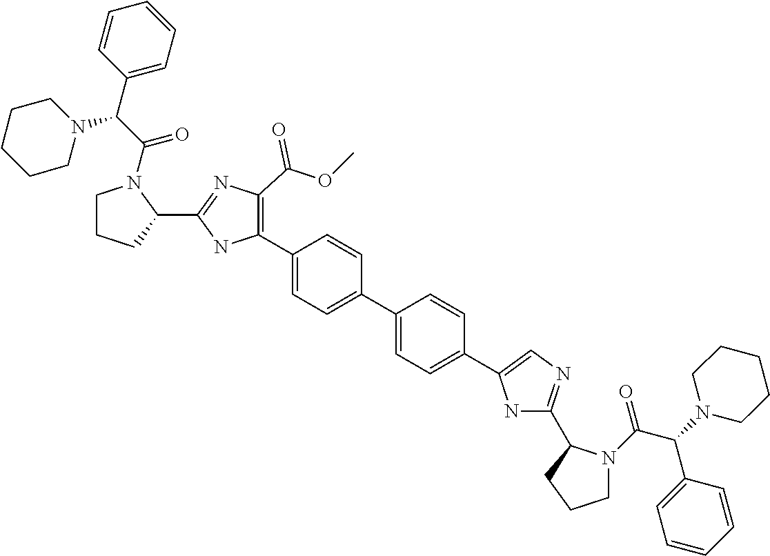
C1CCC(C2=NC(C(OC)=O)=C(C3=CC=C(C4=CC=C(C5=CN=C(C6N(C(C(N7CCCCC7)C7=CC=CC=C7)=O)CCC6)N5)C=C4)C=C3)N2)N1C(C(N1CCCCC1)C1=CC=CC=C1)=O
